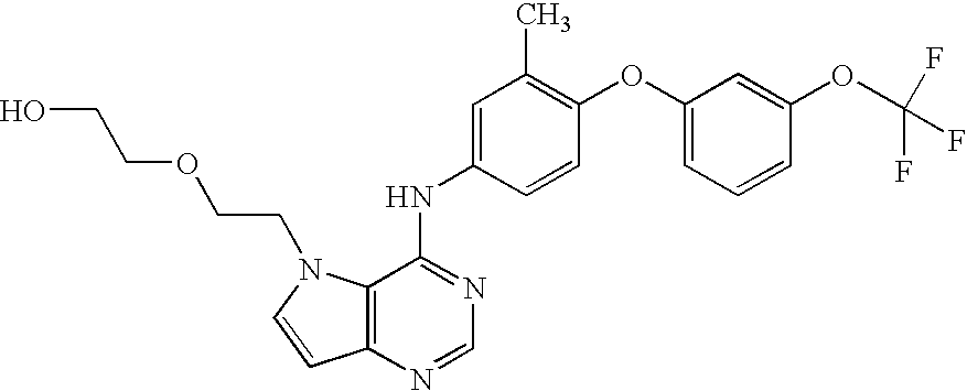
OCCOCCN1C2=C(N=CN=C2NC2=CC(C)=C(OC3=CC=CC(OC(F)(F)F)=C3)C=C2)C=C1
